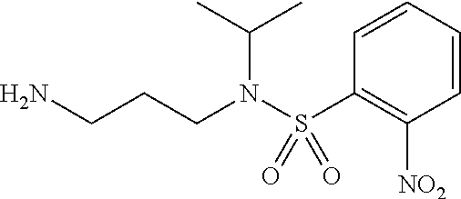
C(CCN(S(C1=C([NO2])C=CC=C1)(=O)=O)C(C)C)N
